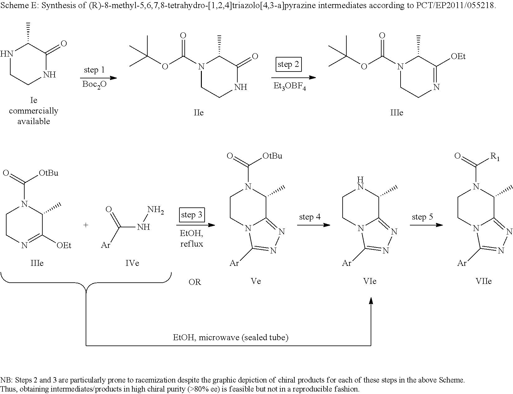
N1CCNC(=O)C1C.[Boc2O].N1(C(OC(C)(C)C)=O)CCNC(=O)C1C.N1(C(OC(C)(C)C)=O)CCN=C([OEt])C1C.C1CN2C(=NN=C2[Ar])C(C)N1C([OtBu])=O.C1CN2C(=NN=C2[Ar])C(C)N1.C1CN2C(=NN=C2[Ar])C(C)N1C(=O)[R1].C1CN=C([OEt])C(C)N1C([OtBu])=O.[Ar]C(NN)=O
